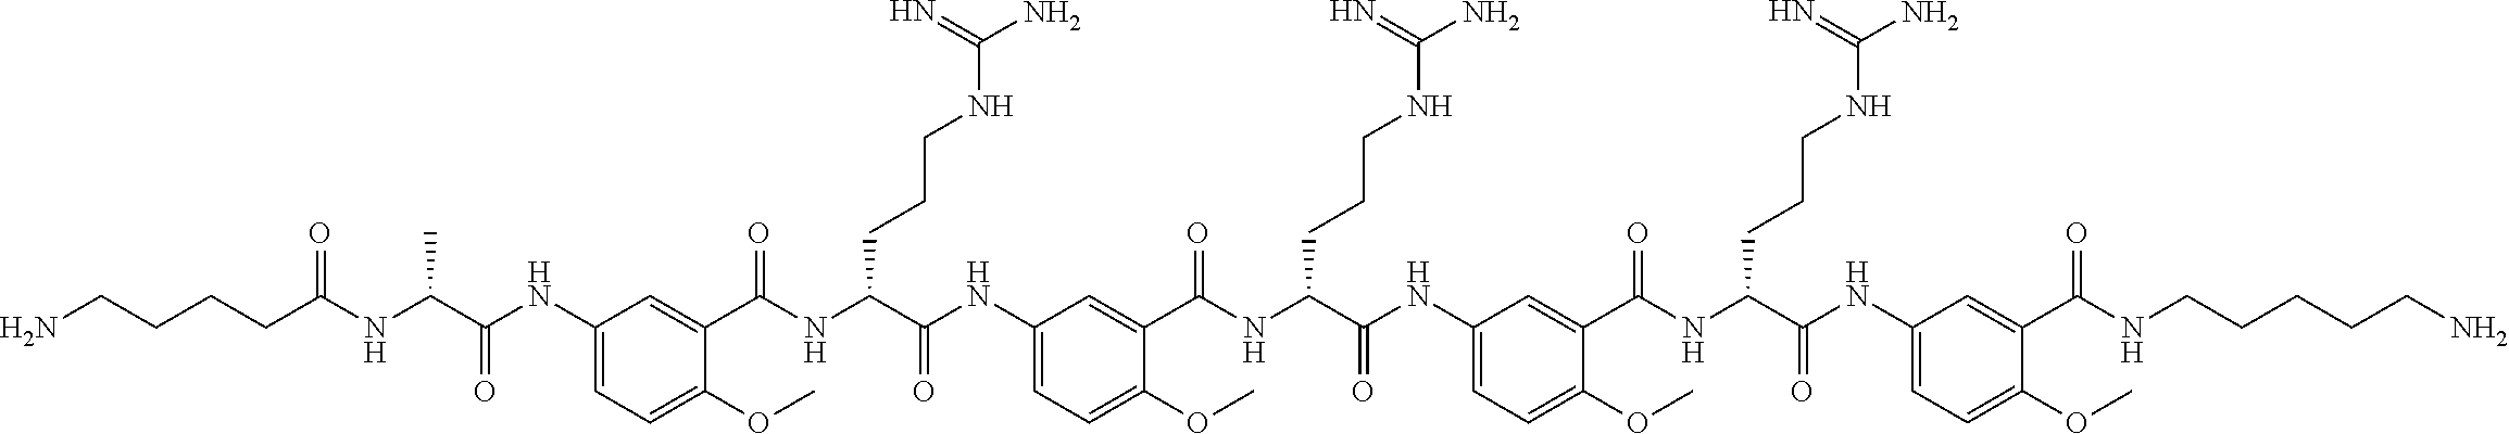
C1(NC(C(NC(CCCCN)=O)C)=O)=CC=C(OC)C(C(NC(C(NC2=CC=C(OC)C(C(NC(C(NC3=CC=C(OC)C(C(NC(C(NC4=CC=C(OC)C(C(NCCCCCN)=O)=C4)=O)CCCNC(N)=N)=O)=C3)=O)CCCNC(N)=N)=O)=C2)=O)CCCNC(N)=N)=O)=C1
